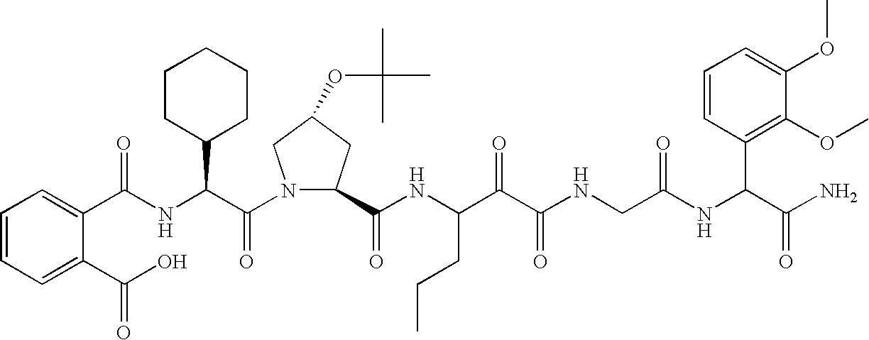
C(NC(C(N1C(C(NC(C(C(NCC(NC(C(N)=O)C2=C(OC)C(OC)=CC=C2)=O)=O)=O)CCC)=O)CC(OC(C)(C)C)C1)=O)C1CCCCC1)(=O)C1=CC=CC=C1C(O)=O
